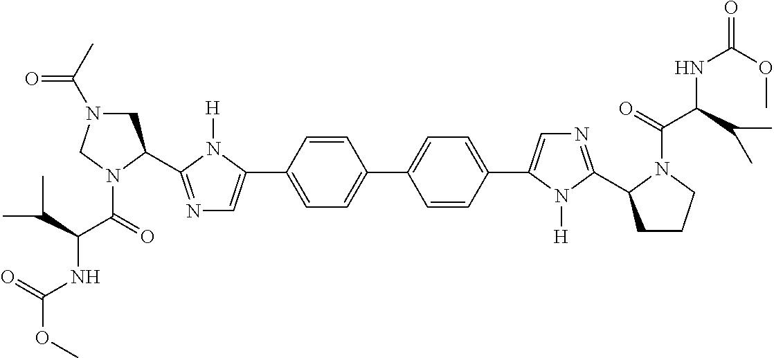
C1(C2=CN=C(C3CN(C(C)=O)CN3C(=O)C(C(C)C)NC(OC)=O)N2[H])=CC=C(C2=CC=C(C3=CN=C(C4CCCN4C(=O)C(C(C)C)NC(=O)OC)N3[H])C=C2)C=C1
